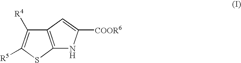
C12=C(SC([R5])=C1[R4])NC([COOR6])=C2
